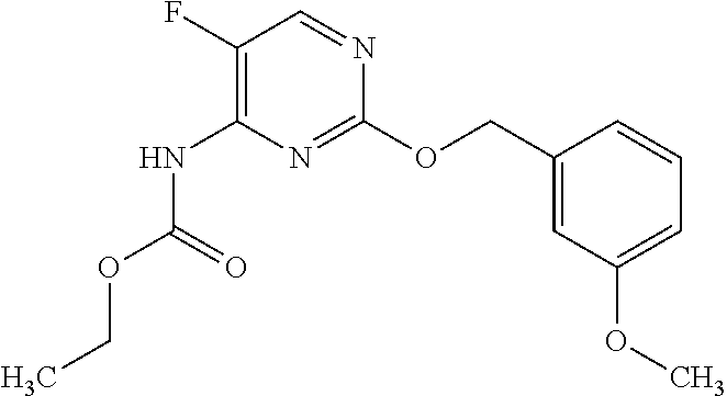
C1(F)=C(NC(OCC)=O)N=C(OCC2=CC(OC)=CC=C2)N=C1
